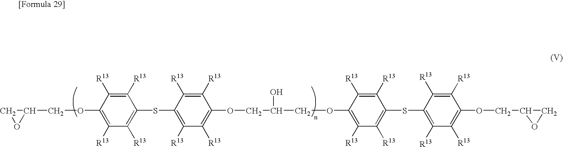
C1(COC2=C([R13])C([R13])=C(SC3=C([R13])C([R13])=C(OCC(O)COC4=C([R13])C([R13])=C(SC5=C([R13])C([R13])=C(OCC6OC6)C([R13])=C5[R13])C([R13])=C4[R13])C([R13])=C3[R13])C([R13])=C2[R13])CO1
